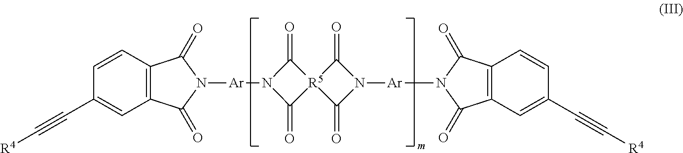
C1=CC2=C(C=C1C#C[R4])C(=O)N([Ar]N1C(=O)[R5]3(C1=O)C(=O)N([Ar]N1C(=O)C4=C(C1=O)C=CC(C#C[R4])=C4)C3=O)C2=O
